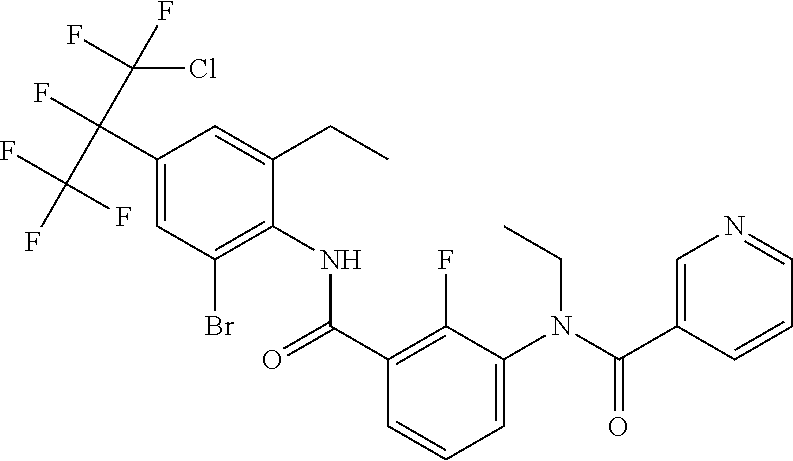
C1(C(F)(C(F)(F)F)C(F)(F)Cl)=CC(Br)=C(NC(=O)C2=C(F)C(N(CC)C(C3=CN=CC=C3)=O)=CC=C2)C(CC)=C1
